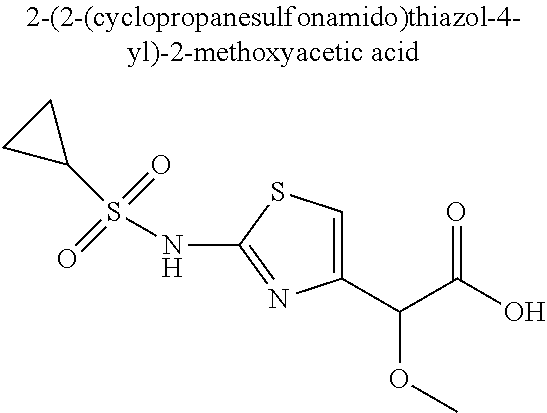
O=C(O)C(C1=CSC(NS(=O)(=O)C2CC2)=N1)OC
